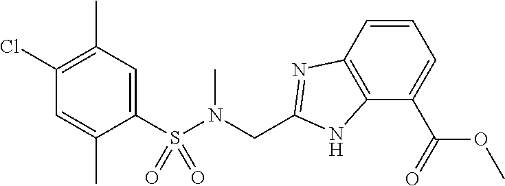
C1(S(N(CC2=NC3=C(N2)C(C(=O)OC)=CC=C3)C)(=O)=O)=CC(C)=C(Cl)C=C1C
